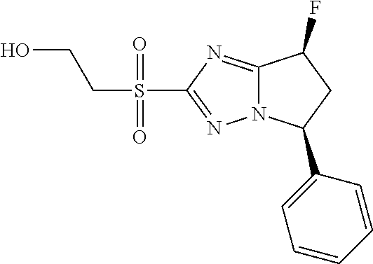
S(C1=NN2C(=N1)C(F)CC2C1=CC=CC=C1)(=O)(=O)CCO
